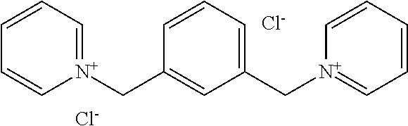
[N+]1(CC2=CC(C[N+]3=CC=CC=C3)=CC=C2)=CC=CC=C1.[Cl-].[Cl-]
